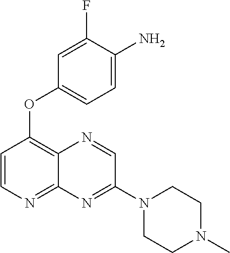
C1=C(F)C(N)=CC=C1OC1=C2C(=NC=C1)N=C(N1CCN(C)CC1)C=N2
